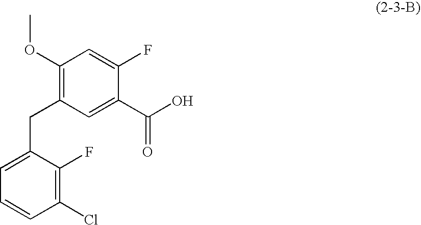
C1(OC)=C(CC2=CC=CC(Cl)=C2F)C=C(C(O)=O)C(F)=C1
